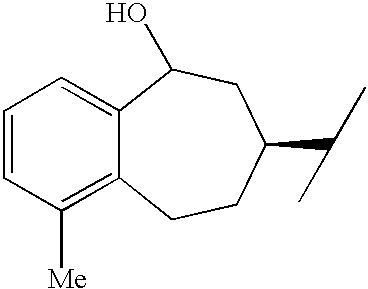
C1=CC([Me])=C2C(=C1)C(O)CC(C(C)C)CC2
